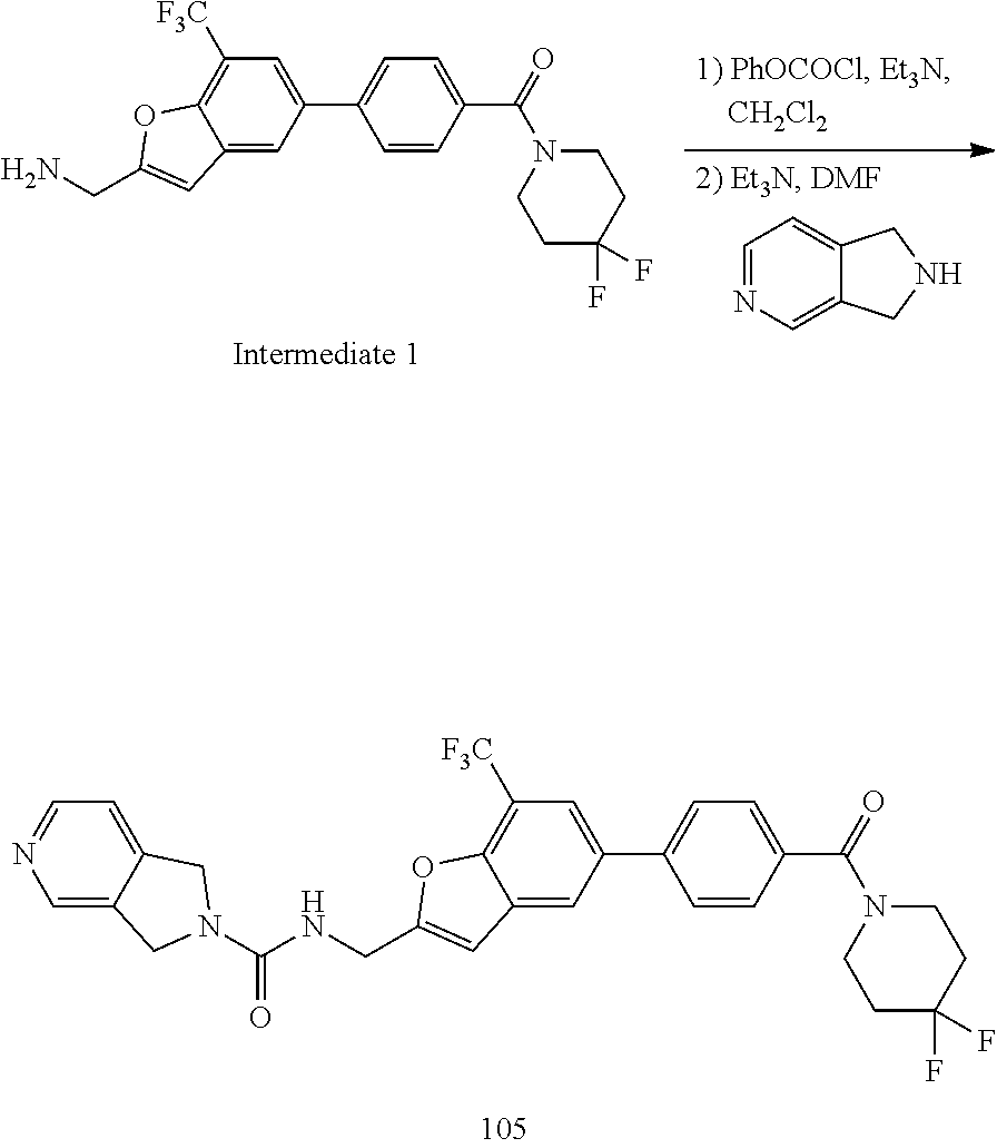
C1=NC=C2C(=C1)CNC2.C1([F3C])=C2C(=CC(C3=CC=C(C(N4CCC(F)(F)CC4)=O)C=C3)=C1)C=C(CN)O2.C1([F3C])=C2C(=CC(C3=CC=C(C(N4CCC(F)(F)CC4)=O)C=C3)=C1)C=C(CNC(=O)N1CC3=CN=CC=C3C1)O2
